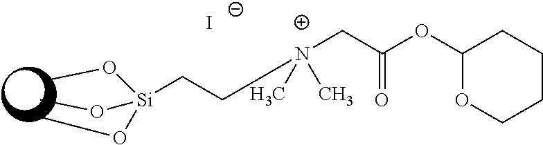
I.[Si](CCC[N+](CC(OC1OCCCC1)=O)(C)C)(OC)(OC)OC
